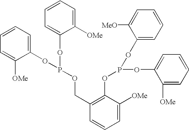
C1=CC=C(OP(OC2=CC=CC=C2[OMe])OCC2=C(OP(OC3=CC=CC=C3[OMe])OC3=CC=CC=C3[MeO])C([OMe])=CC=C2)C([OMe])=C1
